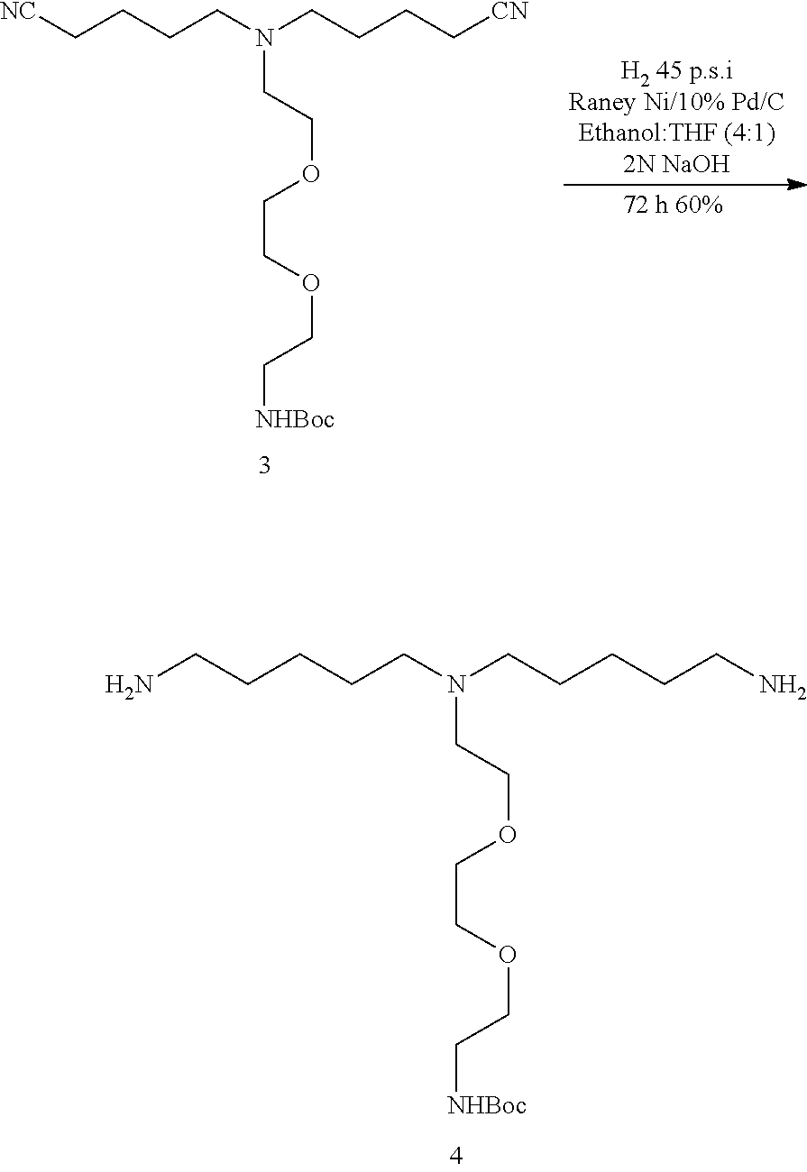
C(CCCCN(CCCCCN)CCOCCOCC[NHBoc])N.[NC]CCCCN(CCCC[CN])CCOCCOCC[NHBoc]
